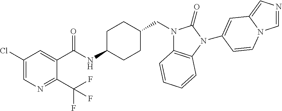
C1(Cl)=CN=C(C(F)(F)F)C(C(NC2CCC(CN3C4=C(N(C5=CC6=CN=CN6C=C5)C3=O)C=CC=C4)CC2)=O)=C1
